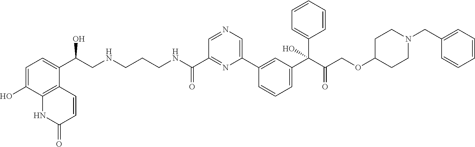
C1=C(O)C2=C(C(C(CNCCCNC(C3=NC(C4=CC(C(C(COC5CCN(CC6=CC=CC=C6)CC5)=O)(C5=CC=CC=C5)O)=CC=C4)=CN=C3)=O)O)=C1)C=CC(=O)N2
